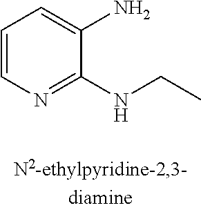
C1=CN=C(NCC)C(N)=C1
